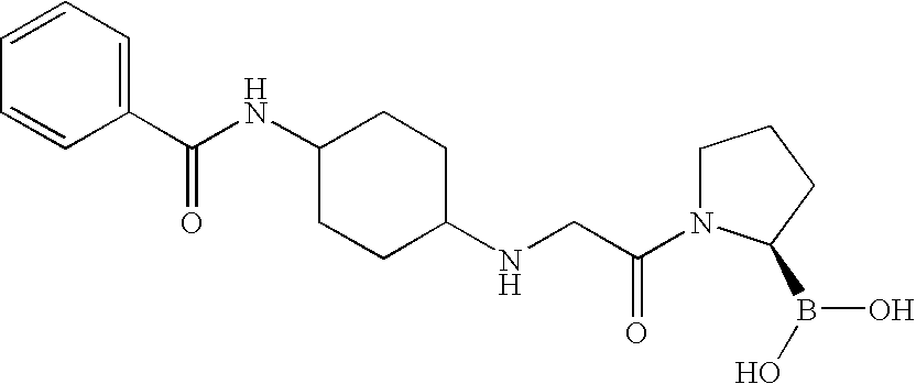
C1(C(NC2CCC(NCC(N3CCCC3B(O)O)=O)CC2)=O)=CC=CC=C1
